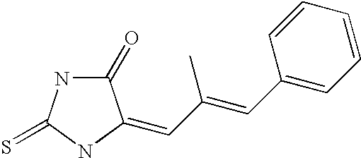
C1(=O)NC(=S)NC1=CC(=CC1=CC=CC=C1)C
